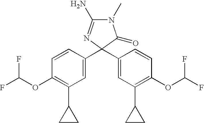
N1(C)C(N)=NC(C2=CC(C3CC3)=C(OC(F)F)C=C2)(C2=CC(C3CC3)=C(OC(F)F)C=C2)C1=O
